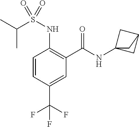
C1=CC(C(F)(F)F)=CC(C(=O)NC23CC(C2)C3)=C1NS(C(C)C)(=O)=O
